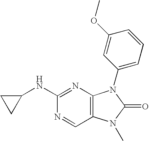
C1(NC2=NC3=C(C=N2)N(C)C(=O)N3C2=CC=CC(OC)=C2)CC1
